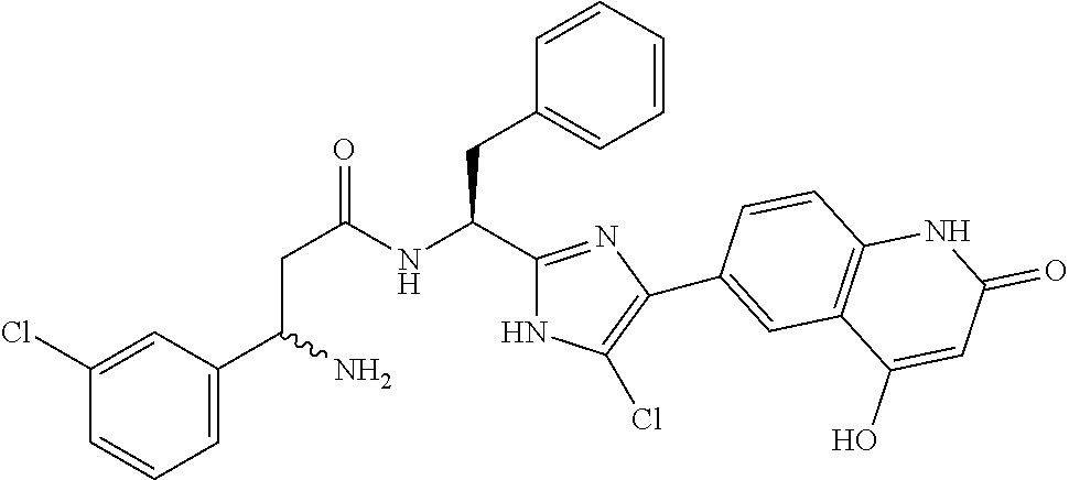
C(NC(CC1=CC=CC=C1)C1=NC(C2=CC3=C(C=C2)NC(=O)C=C3O)=C(Cl)N1)(=O)CC(C1=CC=CC(Cl)=C1)N
